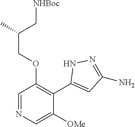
C1=NC=C([OMe])C(C2=CC(N)=NN2)=C1OCC(C[NHBoc])C
